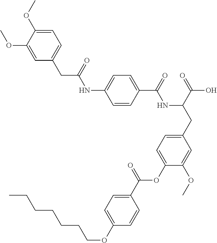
C1=CC(C(=O)NC(CC2=CC=C(OC(C3=CC=C(OCCCCCCC)C=C3)=O)C(OC)=C2)C(=O)O)=CC=C1NC(=O)CC1=CC=C(OC)C(OC)=C1
